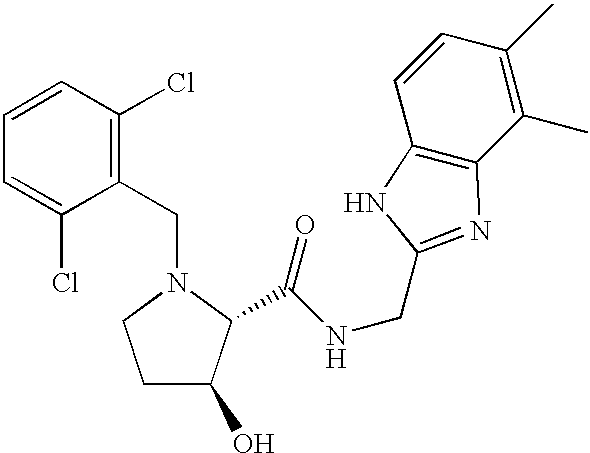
C1=CC=C(Cl)C(CN2CCC(O)C2C(NCC2=NC3=C(C=CC(C)=C3C)N2)=O)=C1Cl
